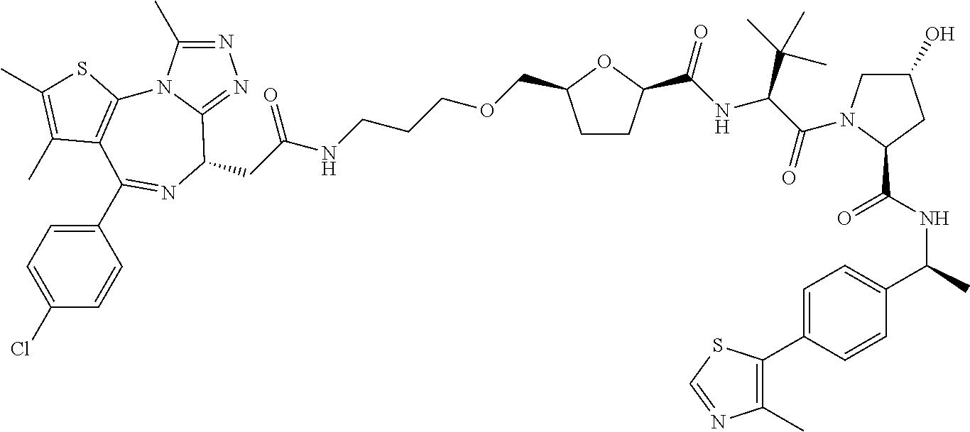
N1=C(C)N2C(=N1)C(CC(NCCCOCC1CCC(C(NC(C(=O)N3CC(O)CC3C(NC(C3=CC=C(C4=C(C)N=CS4)C=C3)C)=O)C(C)(C)C)=O)O1)=O)N=C(C1=CC=C(Cl)C=C1)C1=C2SC(C)=C1C
